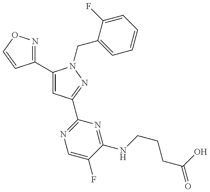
C1(C2=CC(C3=NC=C(F)C(NCCCC(=O)O)=N3)=NN2CC2=CC=CC=C2F)=NOC=C1
